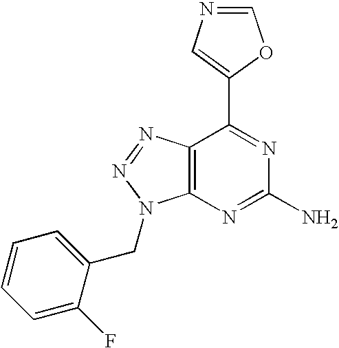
C1=NC=C(C2=NC(N)=NC3=C2N=NN3CC2=CC=CC=C2F)O1
